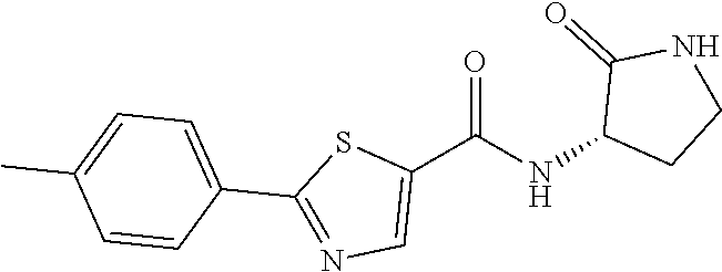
C1(C(NC2CCNC2=O)=O)=CN=C(C2=CC=C(C)C=C2)S1
